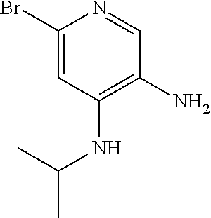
C1(Br)=CC(NC(C)C)=C(N)C=N1
